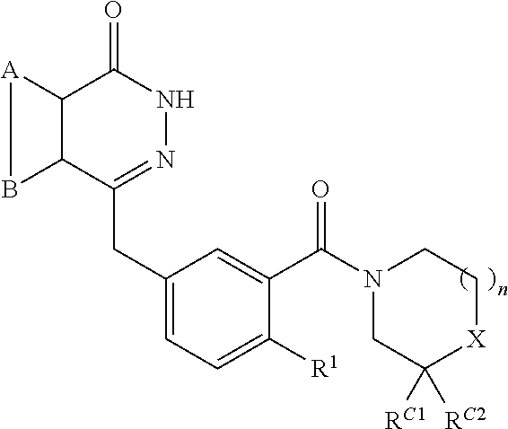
C12C(C(CC3=CC=C([R1])C(C(N4CC([RC1])([RC2])[X]CC4)=O)=C3)=NNC1=O)B[A]2
